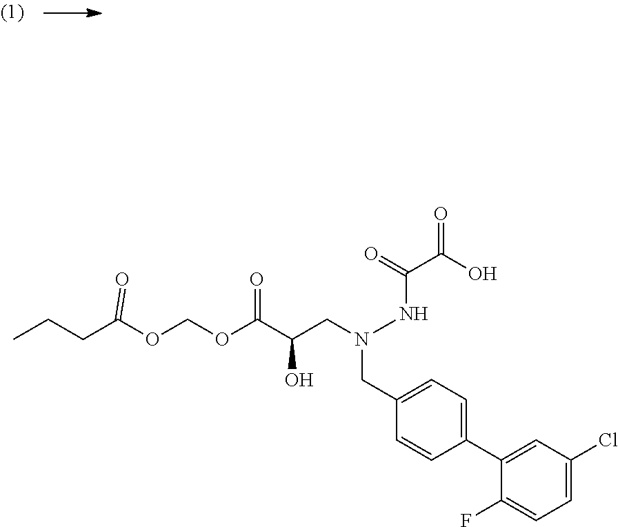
C1=C(Cl)C=C(C2=CC=C(CN(NC(=O)C(O)=O)CC(C(OCOC(CCC)=O)=O)O)C=C2)C(F)=C1
